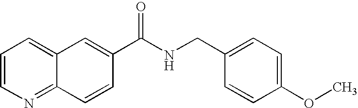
C1=C2C(=NC=C1)C=CC(C(NCC1=CC=C(OC)C=C1)=O)=C2
